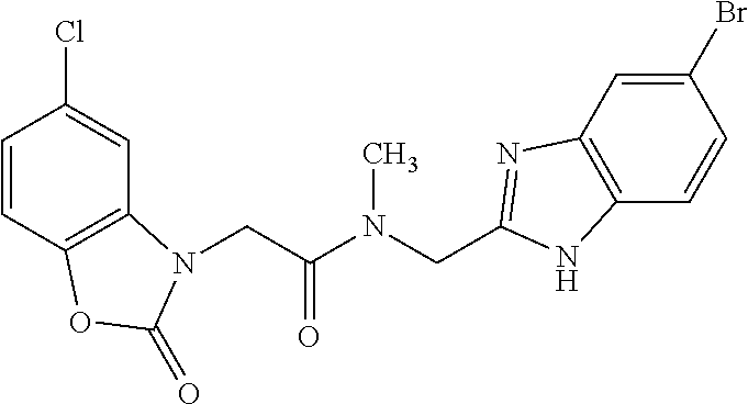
C1=CC2=C(C=C1Cl)N(CC(N(CC1=NC3=C(C=CC(Br)=C3)N1)C)=O)C(=O)O2
